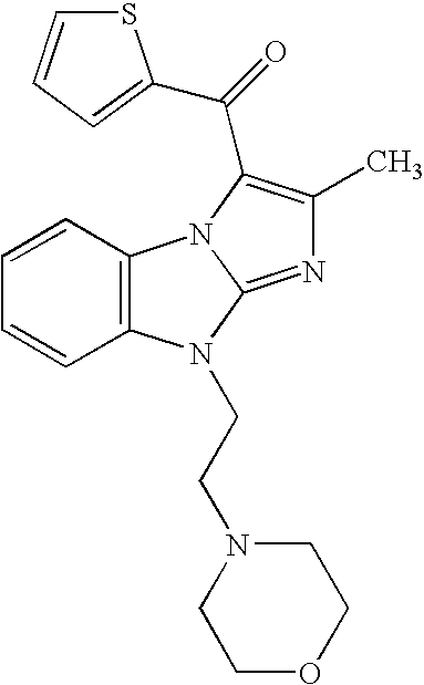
C1=CC2=C(C=C1)N(CCN1CCOCC1)C1=NC(C)=C(C(=O)C3=CC=CS3)N21
